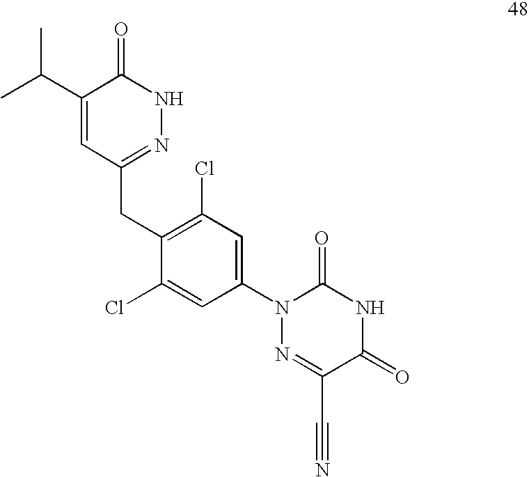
C1(C(C)C)=CC(CC2=C(Cl)C=C(N3N=C(C#N)C(=O)NC3=O)C=C2Cl)=NNC1=O
